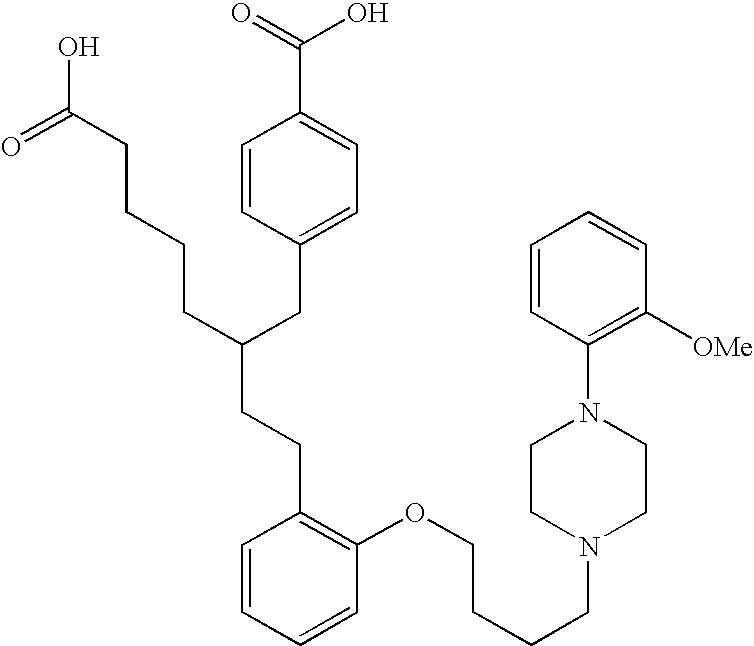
C(C(CC1=CC=C(C(=O)O)C=C1)CCCCC(O)=O)CC1=C(OCCCCN2CCN(C3=C([OMe])C=CC=C3)CC2)C=CC=C1
